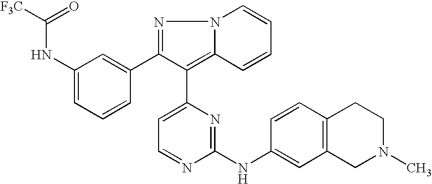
[F3C]C(NC1=CC=CC(C2=NN3C(=C2C2=CC=NC(NC4=CC5=C(C=C4)CCN(C)C5)=N2)C=CC=C3)=C1)=O
